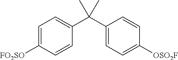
C1=C([FO2SO])C=CC(C(C2=CC=C([OSO2F])C=C2)(C)C)=C1
